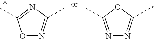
N1=C(C)OC(C)=N1.O1N=C(C)N=C1C
